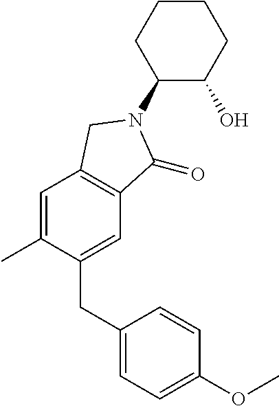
C1(CC2=CC=C(OC)C=C2)=CC2=C(C=C1C)CN(C1C(O)CCCC1)C2=O
